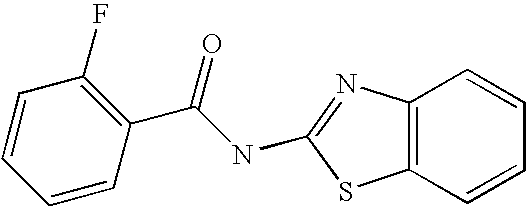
C12=C(N=C(NC(C3=C(F)C=CC=C3)=O)S1)C=CC=C2
